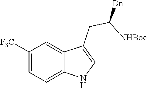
C1=C([F3C])C=C2C(CC([Bn])[NHBoc])=CNC2=C1
